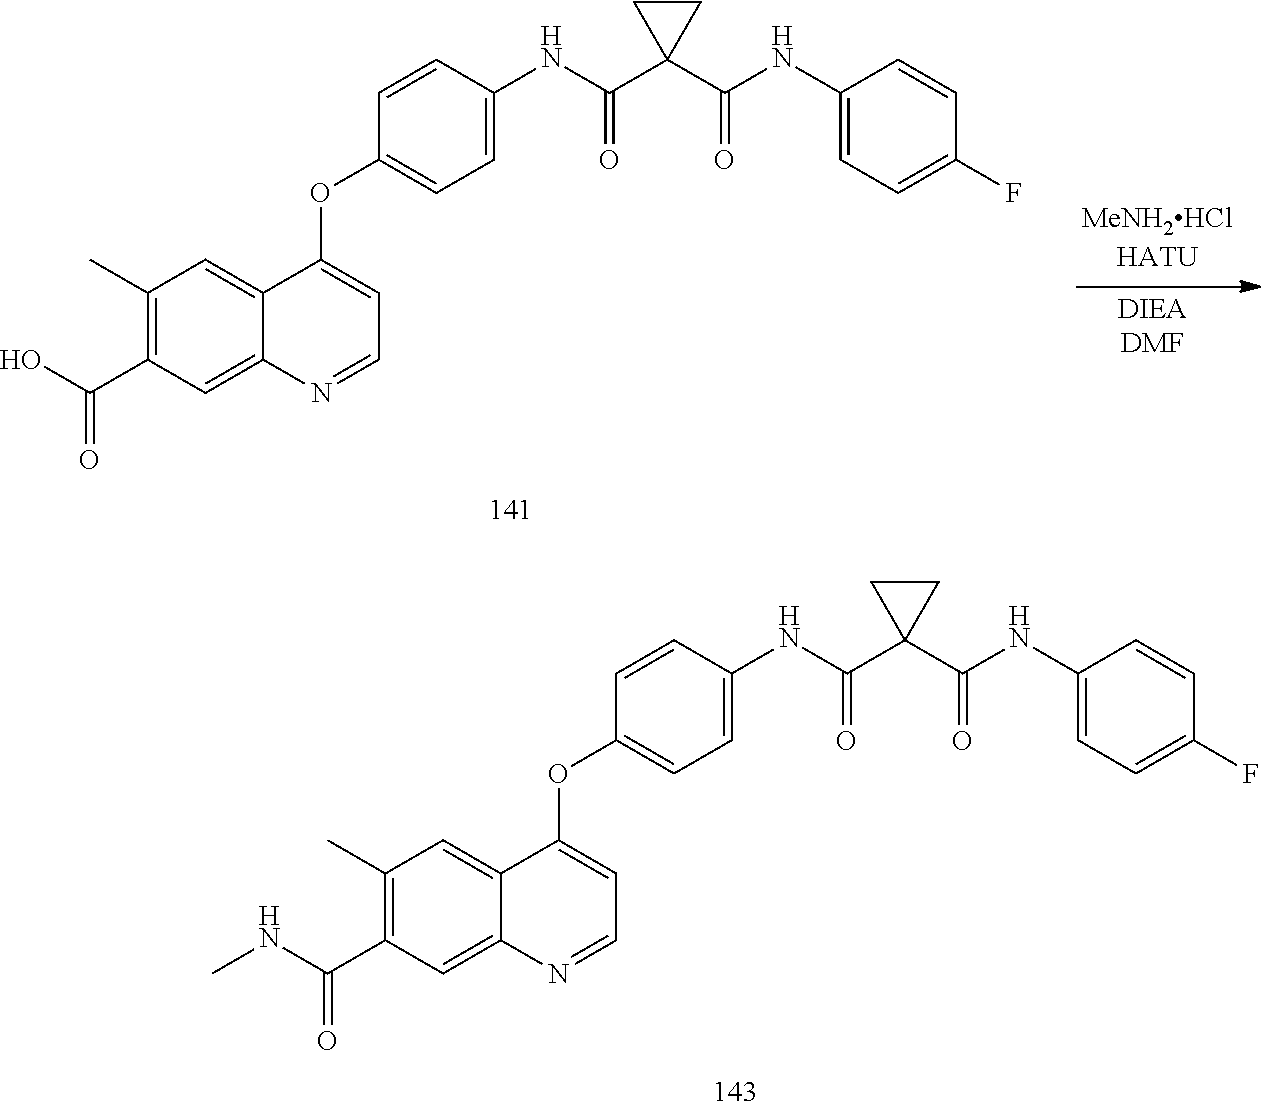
C1=CC(F)=CC=C1NC(C1(C(NC2=CC=C(OC3=CC=NC4=CC(C(=O)NC)=C(C)C=C34)C=C2)=O)CC1)=O.C1=CC(F)=CC=C1NC(C1(C(NC2=CC=C(OC3=CC=NC4=CC(C(O)=O)=C(C)C=C34)C=C2)=O)CC1)=O
